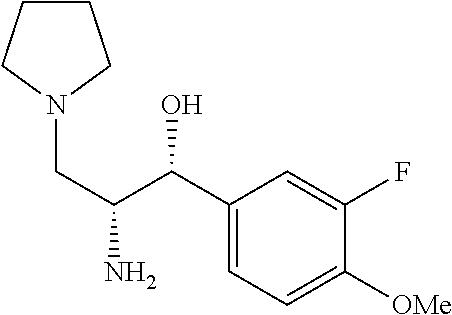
NC(C(C1=CC=C([OMe])C(F)=C1)O)CN1CCCC1
